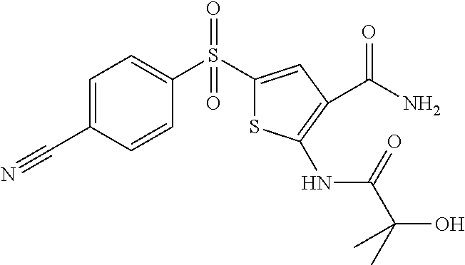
C1=CC(S(C2=CC(C(N)=O)=C(NC(C(C)(O)C)=O)S2)(=O)=O)=CC=C1C#N
